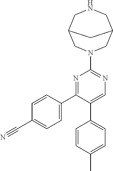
N1=C(C2=CC=C(C#N)C=C2)C(C2=CC=C(C)C=C2)=CN=C1N1CC2CNCC(C1)C2
